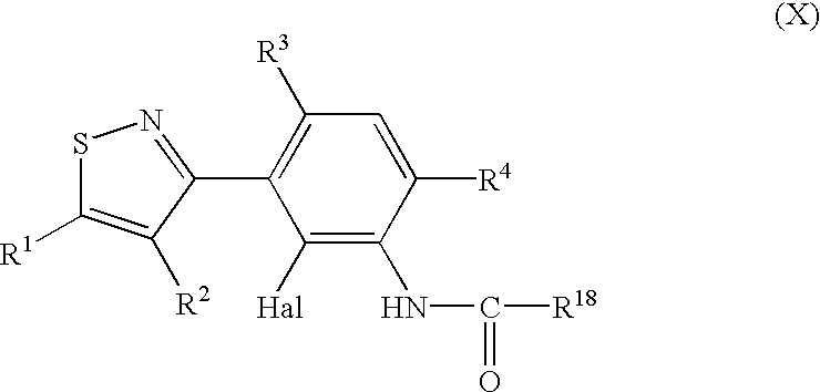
C1([Hal])=C(NC([R18])=O)C([R4])=CC([R3])=C1C1=NSC([R1])=C1[R2]
